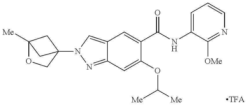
C12=CN(C34COC([Me])(C3)C4)N=C1C=C(OC([Me])[Me])C(C(NC1=CC=CN=C1[OMe])=O)=C2
